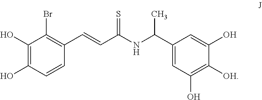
C1(O)=C(O)C=CC(C=CC(NC(C2=CC(O)=C([OH])C(O)=C2)C)=S)=C1Br
